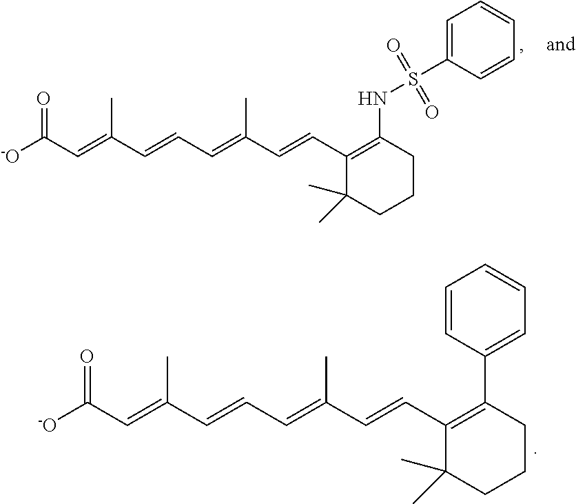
[-O]C(C=C(C=CC=C(C=CC1=C(C2=CC=CC=C2)CCCC1(C)C)C)C)=O.[-O]C(C=C(C=CC=C(C=CC1=C(NS(C2=CC=CC=C2)(=O)=O)CCCC1(C)C)C)C)=O
